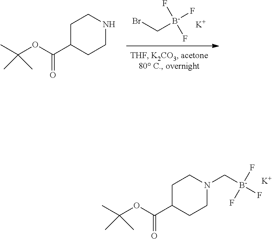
BrC[B-](F)(F)F.[K].C1C(C(OC(C)(C)C)=O)CCNC1.[K].C([B-](F)(F)F)N1CCC(C(OC(C)(C)C)=O)CC1
